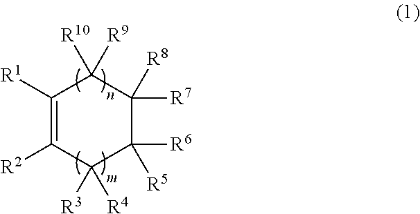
C1([R1])=C([R2])C([R3])([R4])C([R6])([R5])C([R7])([R8])C1([R10])[R9]
